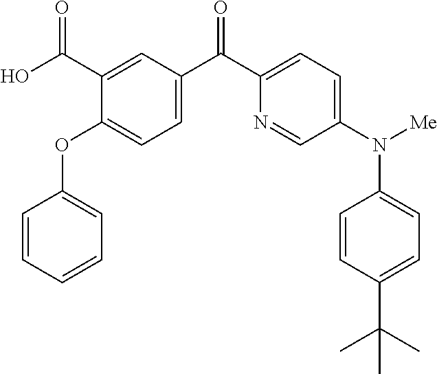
C1=CC=CC=C1OC1=CC=C(C(C2=CC=C(N(C3=CC=C(C(C)(C)C)C=C3)[Me])C=N2)=O)C=C1C(O)=O
